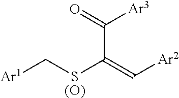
C(C(=C[Ar2])SC[Ar1])(=O)[Ar3].[(O)]
